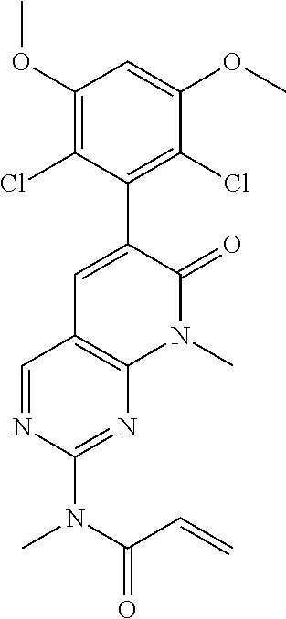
C1(OC)=C(Cl)C(C2=CC3=C(N(C)C2=O)N=C(N(C(C=C)=O)C)N=C3)=C(Cl)C(OC)=C1
